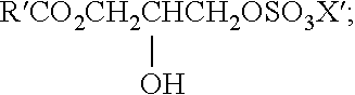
[RCO2CH2CHCH2OSO3X]O
